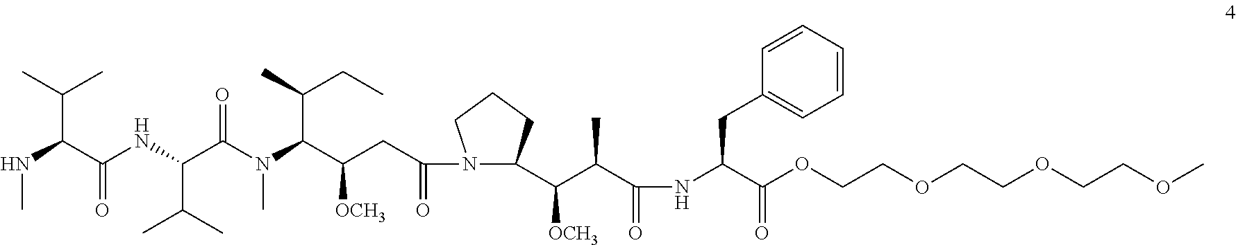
N(C(C(NC(C(N(C(C(CC(=O)N1C(C(C(C(NC(C(OCCOCCOCCOC)=O)CC2=CC=CC=C2)=O)C)[OCH3])CCC1)[OCH3])C(C)CC)C)=O)C(C)C)=O)C(C)C)C
